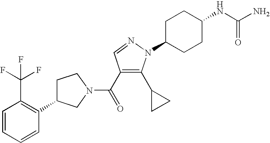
C1(C2CC2)=C(C(N2CC(C3=C(C(F)(F)F)C=CC=C3)CC2)=O)C=NN1C1CCC(NC(N)=O)CC1
